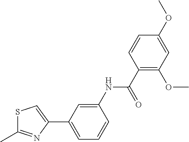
S1C(C)=NC(C2=CC=CC(NC(C3=C(OC)C=C(OC)C=C3)=O)=C2)=C1
